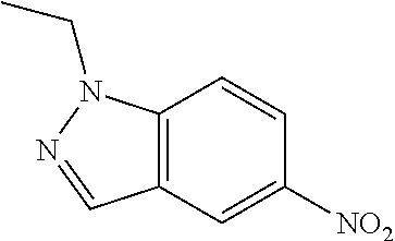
C12=C(C=C([NO2])C=C1)C=NN2CC
